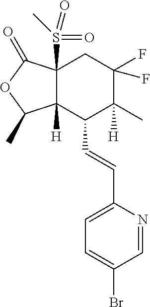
BrC1=CC=C(C=CC2C3([H])C(S(=O)(C)=O)(CC(F)(F)C2(C)[H])C(=O)OC3C)N=C1
